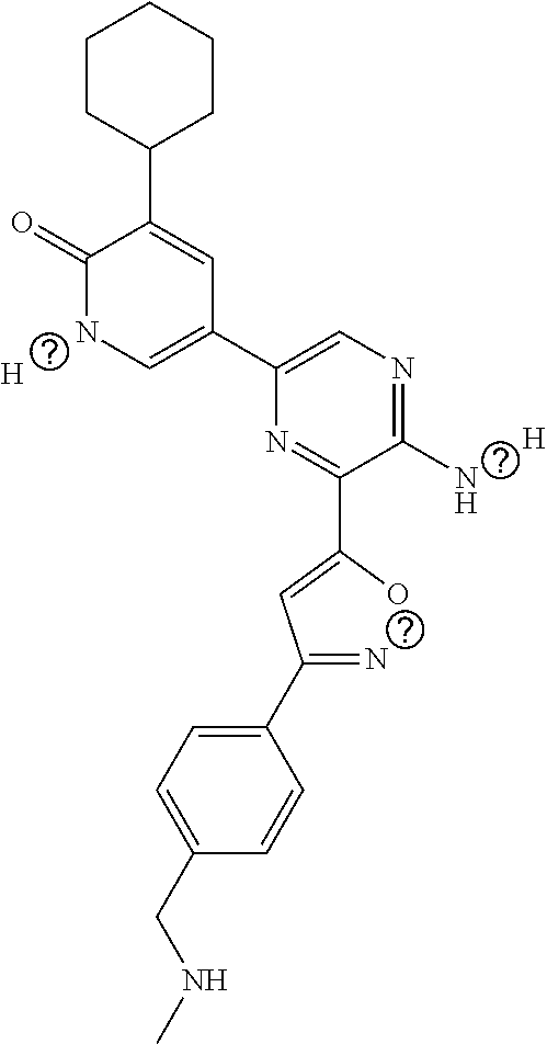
[H].[H].C1=C(C(=N)C=C(O)C2=NC(C3=CNC(=O)C(C4CCCCC4)=C3)=CN=C2N)C=CC(CNC)=C1
